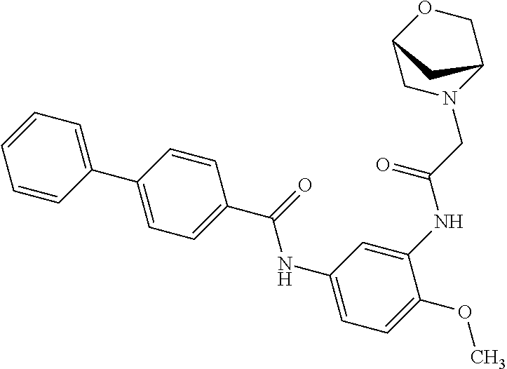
C1=CC=CC=C1C1=CC=C(C(NC2=CC=C(OC)C(NC(CN3C4COC(C3)C4)=O)=C2)=O)C=C1
